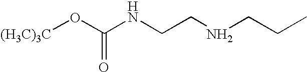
[(H3C)3C]OC(NCCNCCC)=O
